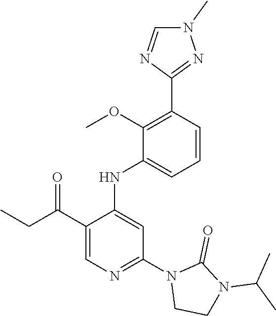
C1(C(CC)=O)=CN=C(N2CCN(C(C)C)C2=O)C=C1NC1=CC=CC(C2=NN(C)C=N2)=C1OC
